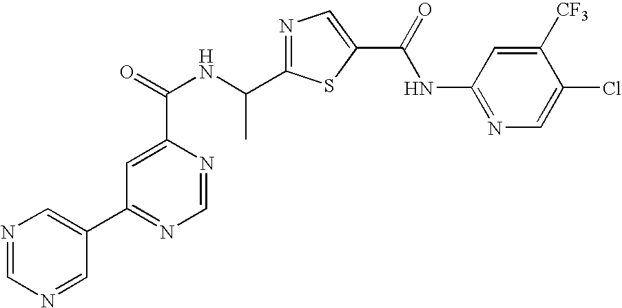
N1=C(C(NC(=O)C2=CC(C3=CN=CN=C3)=NC=N2)C)SC(C(=O)NC2=NC=C(Cl)C([CF3])=C2)=C1
